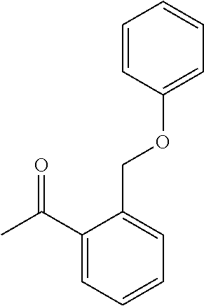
CC(C1=CC=CC=C1COC1=CC=CC=C1)=O
